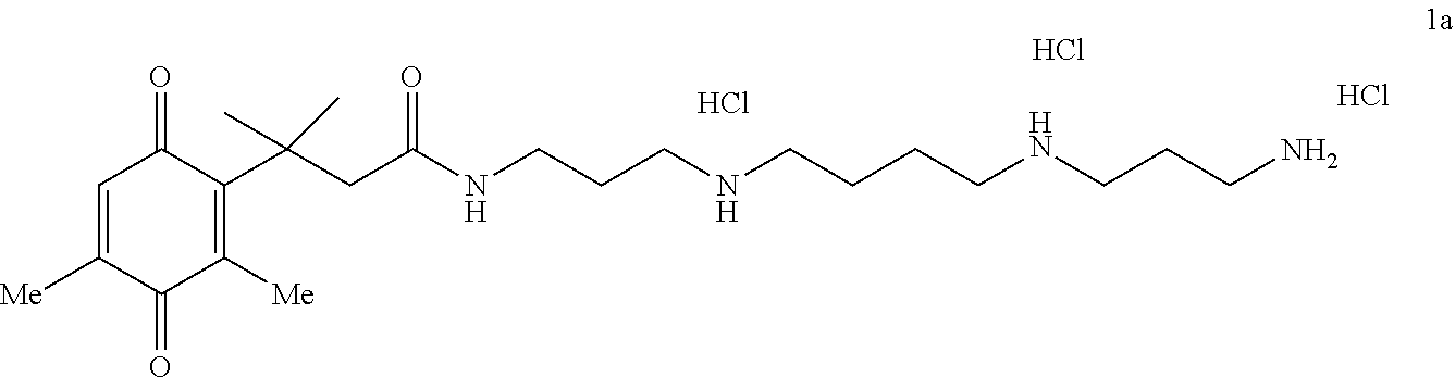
C1=C([Me])C(=O)C([Me])=C(C(CC(NCCCNCCCCNCCCN)=O)(C)C)C1=O.Cl.Cl.Cl
